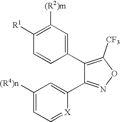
C1([(R2)m])=C([R1])C=CC(C2=C([CF3])ON=C2C2=CC([(R4)n])=CC=[X]2)=C1
